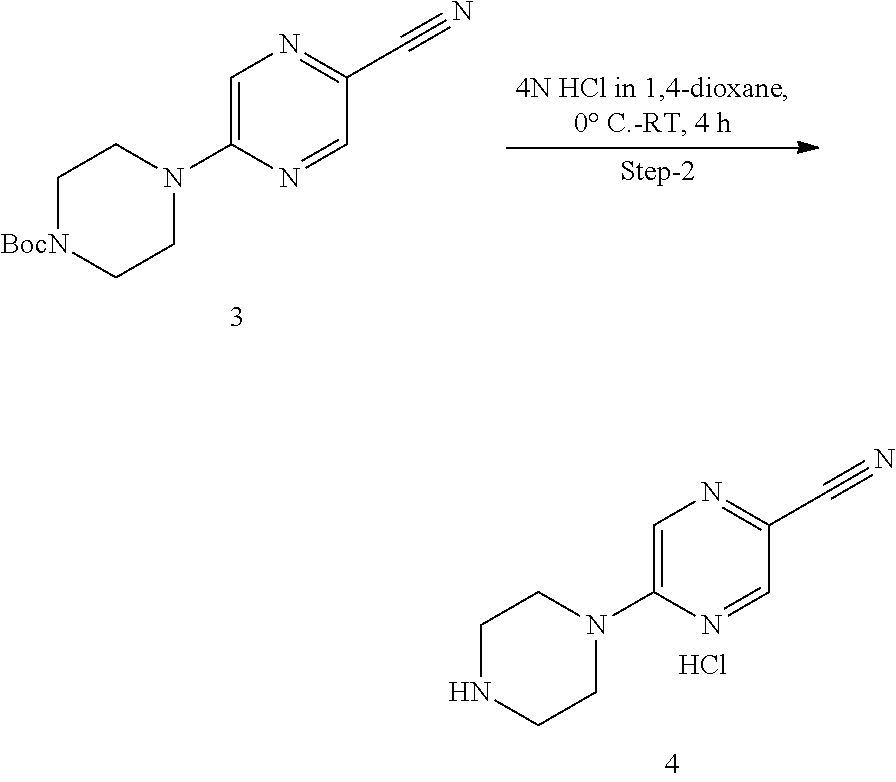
C1=C(N2CC[BocN]CC2)N=CC(C#N)=N1.C1=C(N2CCNCC2)N=CC(C#N)=N1.Cl
